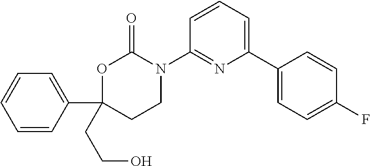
C1(N2C(=O)OC(C3=CC=CC=C3)(CCO)CC2)=NC(C2=CC=C(F)C=C2)=CC=C1
